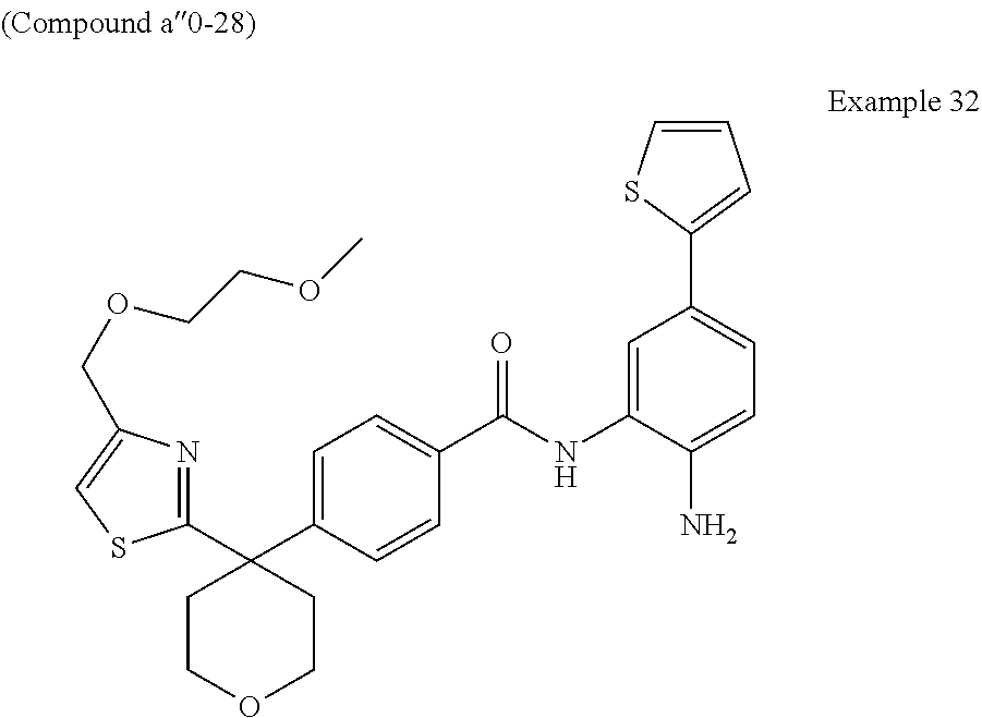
C1(C2=CC=CS2)=CC=C(N)C(NC(C2=CC=C(C3(C4=NC(COCCOC)=CS4)CCOCC3)C=C2)=O)=C1
